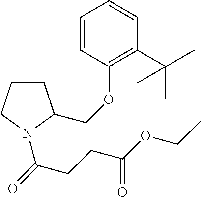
C1CCN(C(CCC(OCC)=O)=O)C1COC1=C(C(C)(C)C)C=CC=C1
